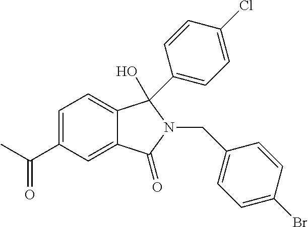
C1=C(C(=O)C)C=C2C(=C1)C(C1=CC=C(Cl)C=C1)(O)N(CC1=CC=C(Br)C=C1)C2=O
